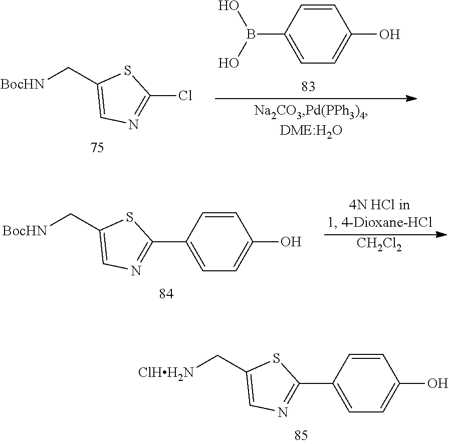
C1=CC(B(O)O)=CC=C1O.[BocHN]CC1=CN=C(Cl)S1.[CH2Cl2].[BocHN]CC1=CN=C(C2=CC=C(O)C=C2)S1.[ClHH2N]CC1=CN=C(C2=CC=C(O)C=C2)S1
